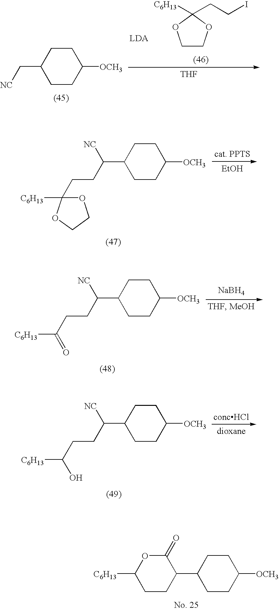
C1CC([OCH3])CCC1C[NC].C1COC([C6H13])(CCI)O1.[THF].C1CC([OCH3])CCC1C(CCC1([C6H13])OCCO1)[NC].[EtOH].[NaBH4].C1CC([OCH3])CCC1C(CCC([C6H13])=O)[NC].C1CC([OCH3])CCC1C(CCC([C6H13])O)[NC].C1CC(C2CCC([OCH3])CC2)C(=O)OC1[C6H13]
